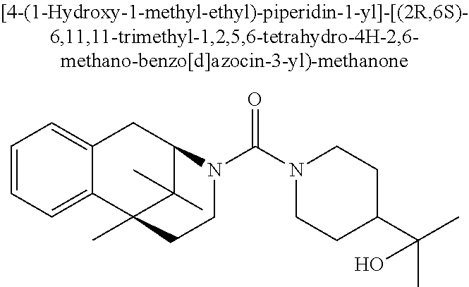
C1=CC=C2C(=C1)CC1C(C)(C)C2(C)CCN1C(N1CCC(C(C)(C)O)CC1)=O
